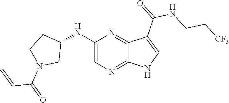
C1(NC2CCN(C(C=C)=O)C2)=CN=C2C(=N1)C(C(NCC[CF3])=O)=CN2
